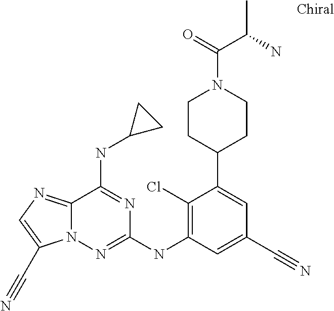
C12=NC=C(C#N)N1N=C(NC1=C(Cl)C(C3CCN(C(=O)C(C)N)CC3)=CC(C#N)=C1)N=C2NC1CC1
